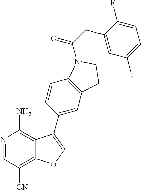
C12=C(C=CC(C3=COC4=C([CN])C=NC(N)=C43)=C1)N(C(CC1=CC(F)=CC=C1F)=O)CC2
